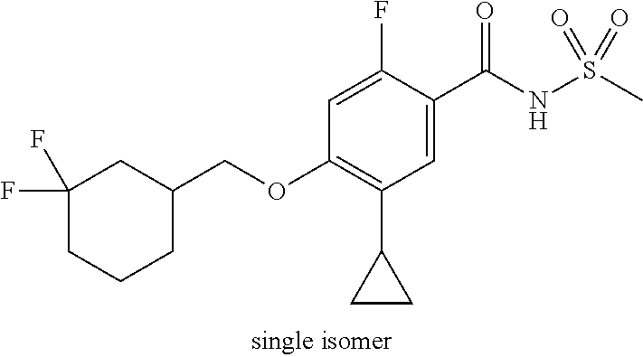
C1=C(F)C(C(NS(C)(=O)=O)=O)=CC(C2CC2)=C1OCC1CC(F)(F)CCC1
